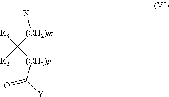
[Y]C([(CH2)p]C([R3])([R2])[(CH2)m][X])=O
